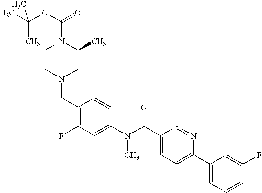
CC(OC(=O)N1CCN(CC2=C(F)C=C(N(C(C3=CC=C(C4=CC=CC(F)=C4)N=C3)=O)C)C=C2)CC1C)(C)C
